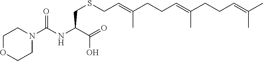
C(NC(C(=O)O)CSCC=C(CCC=C(CCC=C(C)C)C)C)(=O)N1CCOCC1
